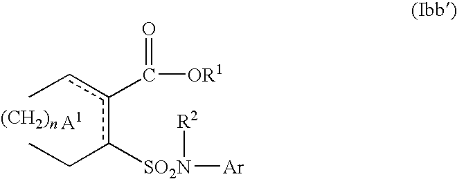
Ccc(c(CC)[SO2N]([R2])[Ar])C(=O)[OR1]
